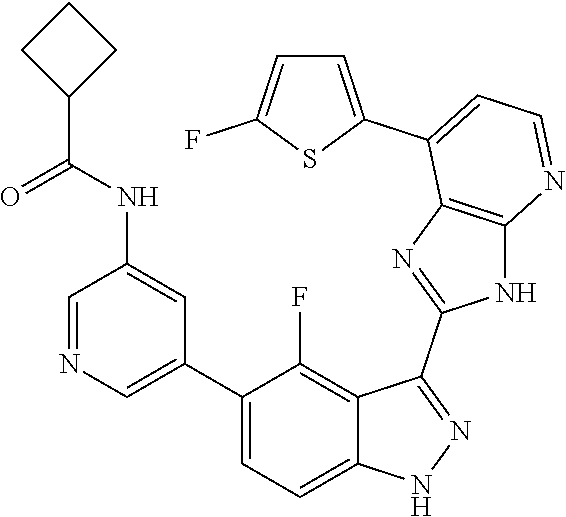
C1=NC=C(C2=CC=C3C(=C2F)C(C2=NC4=C(N2)N=CC=C4C2=CC=C(F)S2)=NN3)C=C1NC(=O)C1CCC1
